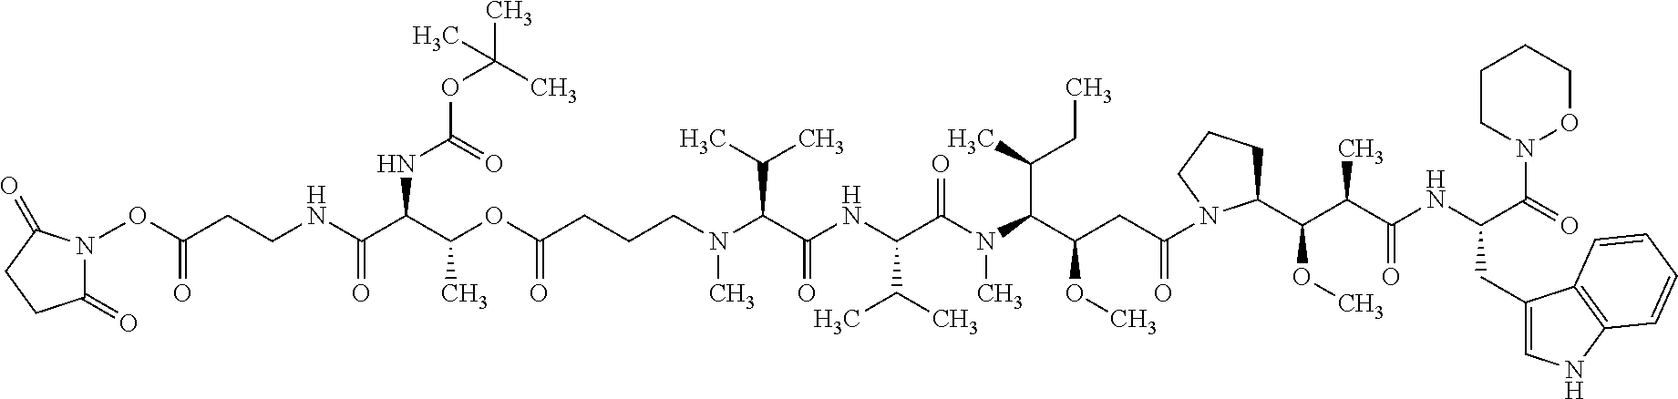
N(C(C(NC(C(N(C)C(C(CC(=O)N1C(C(C(C(NC(CC2=CNC3=C2C=CC=C3)C(=O)N2OCCCC2)=O)C)OC)CCC1)OC)C(C)CC)=O)C(C)C)=O)C(C)C)(C)CCCC(OC(C)C(NC(=O)OC(C)(C)C)C(=O)NCCC(ON1C(=O)CCC1=O)=O)=O
